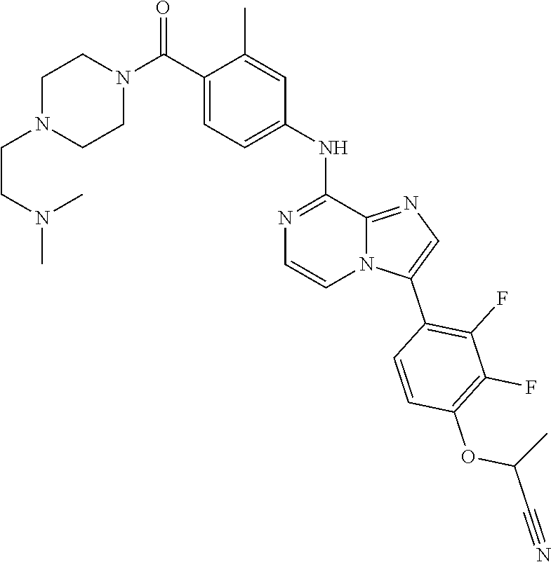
C(C#N)(OC1=C(F)C(F)=C(C2=CN=C3N2C=CN=C3NC2=CC=C(C(N3CCN(CCN(C)C)CC3)=O)C(C)=C2)C=C1)C
